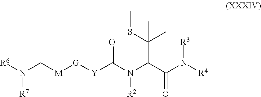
[R6]N(C[M][G][Y]C(N(C(C(N([R4])[R3])=O)C(SC)(C)C)[R2])=O)[R7]
